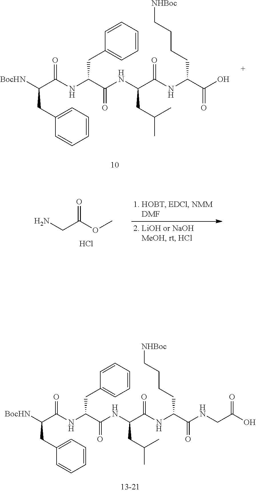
C1=CC=CC=C1CC(C(=O)NC(CC(C)C)C(=O)NC(CCCC[NHBoc])C(=O)O)NC(C(CC1=CC=CC=C1)[BocHN])=O.C1=CC=CC=C1CC(C(=O)NC(CC(C)C)C(=O)NC(CCCC[NHBoc])C(=O)NCC(O)=O)NC(C(CC1=CC=CC=C1)[BocHN])=O.NCC(OC)=O.Cl
